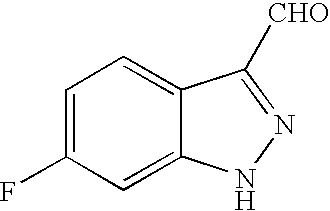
C1=C(F)C=C2C(=C1)C([CHO])=NN2
